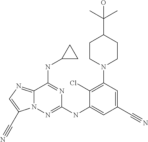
C1(Cl)=C(N2CCC(C(C)(C)O)CC2)C=C(C#N)C=C1NC1=NN2C(=NC=C2C#N)C(NC2CC2)=N1
